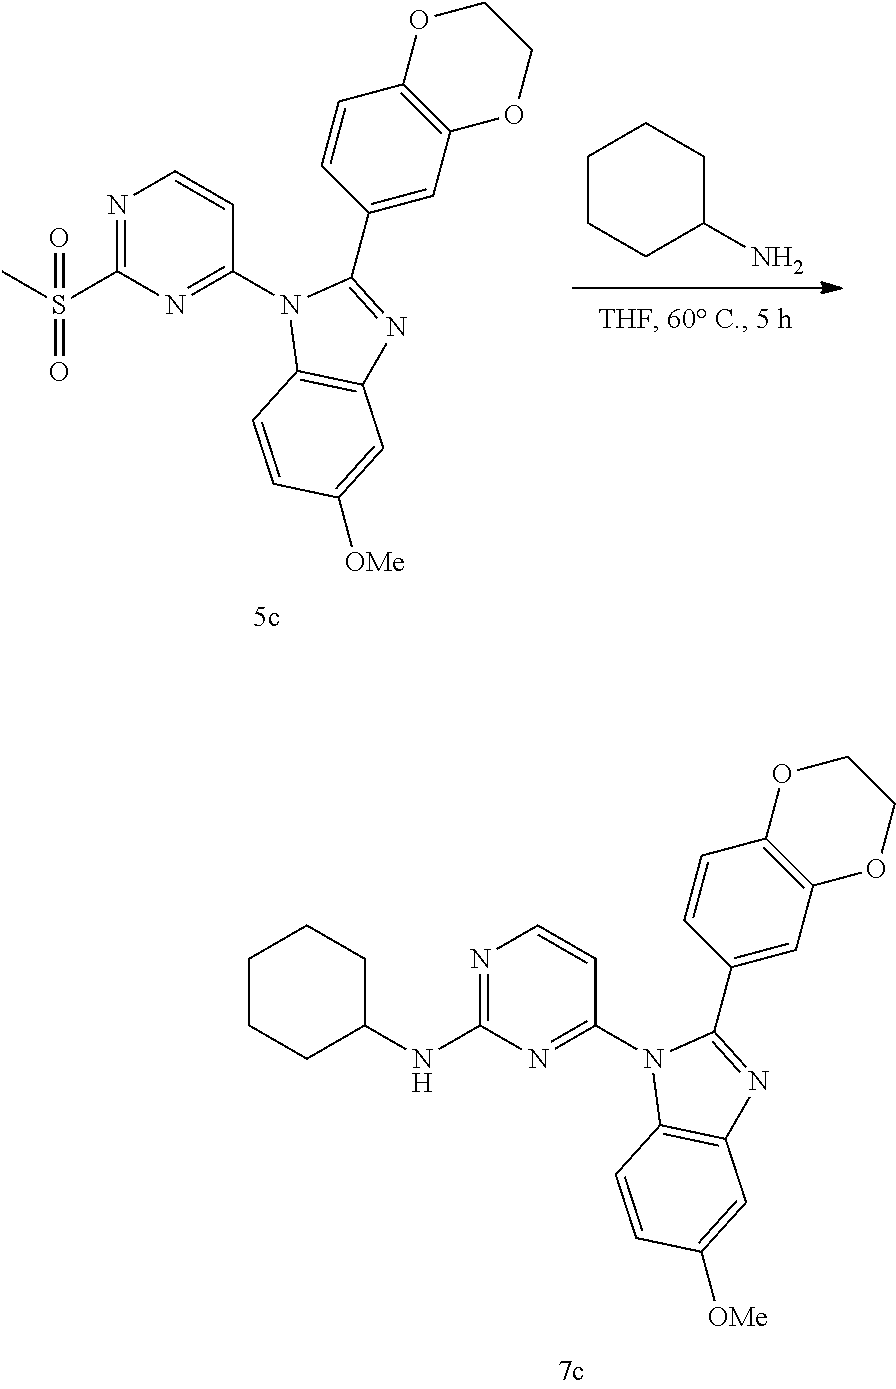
N1=C(NC2CCCCC2)N=C(N2C3=C(N=C2C2=CC4=C(C=C2)OCCO4)C=C([OMe])C=C3)C=C1.N1=C(S(C)(=O)=O)N=C(N2C3=C(N=C2C2=CC4=C(C=C2)OCCO4)C=C([OMe])C=C3)C=C1.C1CCC(N)CC1
